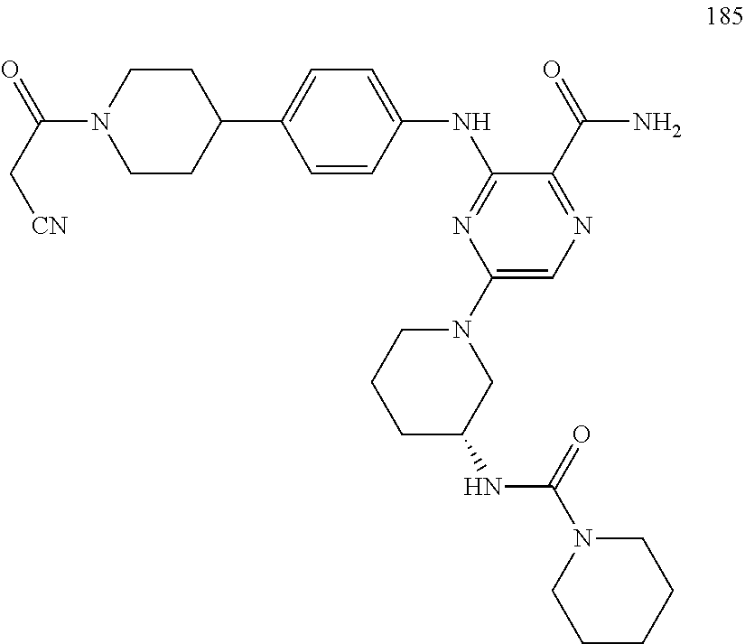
C1=CC(NC2=NC(N3CCCC(NC(N4CCCCC4)=O)C3)=CN=C2C(=O)N)=CC=C1C1CCN(C(C[CN])=O)CC1
